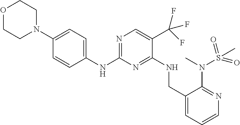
N1=C(NC2=CC=C(N3CCOCC3)C=C2)N=C(NCC2=CC=CN=C2N(C)S(C)(=O)=O)C(C(F)(F)F)=C1
